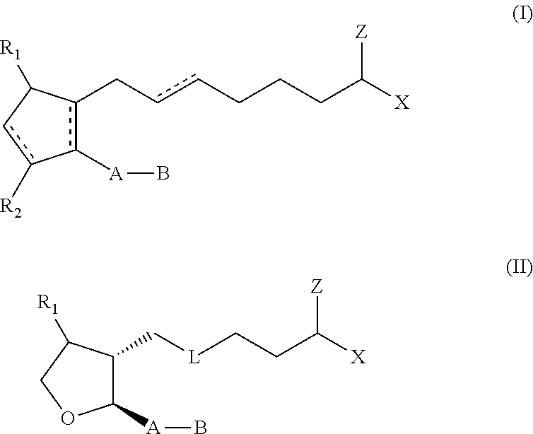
c1([A]B)c(CccCCCC([X])[Z])C([R1])cc-1[R2].C1([A]B)C(C[L]CCC([X])[Z])C([R1])CO1
